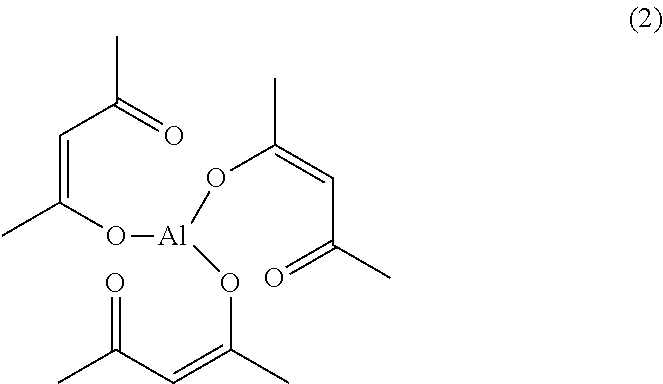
O=C(C=C(O[Al](OC(=CC(C)=O)C)OC(C)=CC(C)=O)C)C
